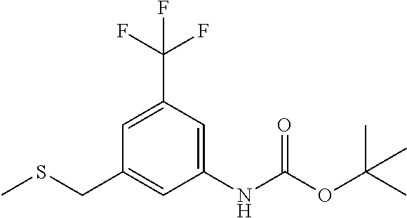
N(C(=O)OC(C)(C)C)C1=CC(C(F)(F)F)=CC(CSC)=C1
